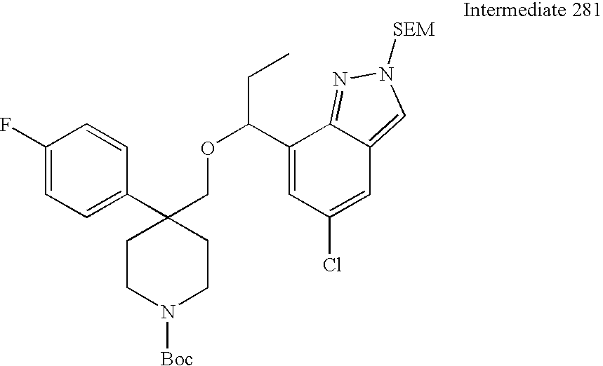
C1(C2(COC(CC)C3=CC(Cl)=CC4=CN([SEM])N=C34)CCN([Boc])CC2)=CC=C(F)C=C1
